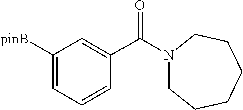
C1([pinB])=CC=CC(C(=O)N2CCCCCC2)=C1
